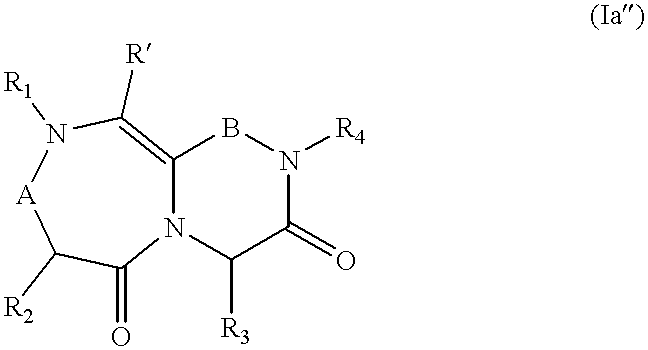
C12=C([R])N([R1])[A]C([R2])C(=O)N1C([R3])C(=O)N([R4])B2
